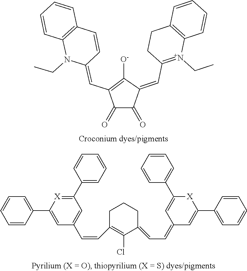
N1(CC)C(=CC2=C([O-])C(=CC3=[N+](CC)C4=C(CC3)C=CC=C4)C(=O)C2=O)C=CC2=C1C=CC=C2.C1=CC(C2=CC(C=CC3=C(Cl)C(=CC=C4C=C(C5=CC=CC=C5)[X]C(C5=CC=CC=C5)=C4)CCC3)=CC(C3=CC=CC=C3)=[X]2)=CC=C1
